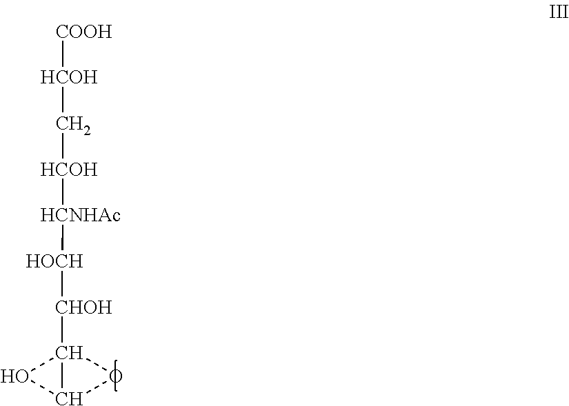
[HCOH]([COOH])C[HCOH][HCNHAc][HOCH][CHOH]C12C(O1)O2
